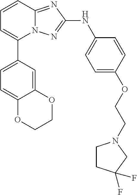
C1=CC2=NC(NC3=CC=C(OCCN4CCC(F)(F)C4)C=C3)=NN2C(C2=CC=C3C(=C2)OCCO3)=C1
